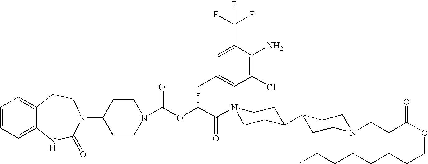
C1=CC=C2C(=C1)CCN(C1CCN(C(OC(C(N3CCC(C4CCN(CCC(OCCCCCCCC)=O)CC4)CC3)=O)CC3=CC(Cl)=C(N)C(C(F)(F)F)=C3)=O)CC1)C(=O)N2
